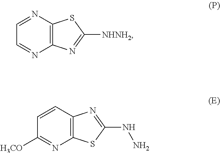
N1=CC=NC2=C1SC([NHNH2])=N2.C1=CC([H3CO])=NC2=C1N=C(NN)S2
